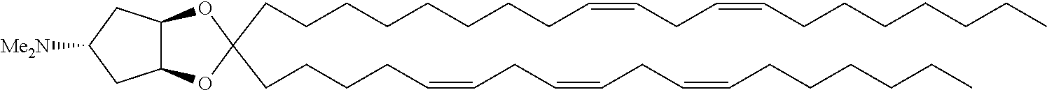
C(C1(CCCCC=CCC=CCC=CCCCCCC)OC2C(O1)CC([Me2N])C2)CCCCCCCC=CCC=CCCCCCCC
